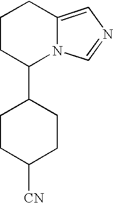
C1CC(C2CCC([CN])CC2)N2C(=CN=C2)C1
